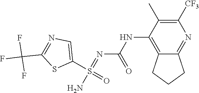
O=S(N)(C1=CN=C(C(F)(F)F)S1)=NC(NC1=C2CCCC2=NC([CF3])=C1C)=O
